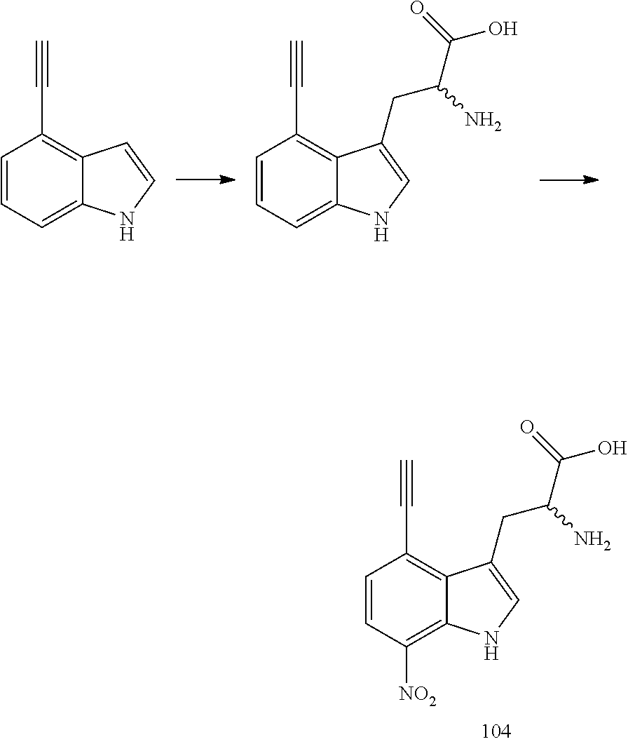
C1=CC=C2C(=C1C#C)C=CN2.C1=CC=C2C(=C1C#C)C(CC(N)C(O)=O)=CN2.C1=CC([NO2])=C2C(=C1C#C)C(CC(N)C(O)=O)=CN2
